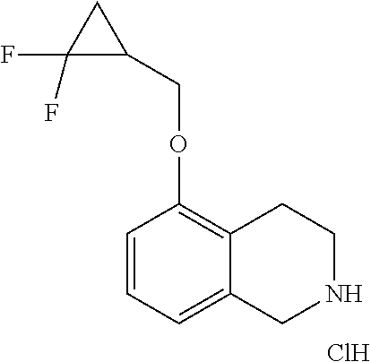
C1=CC=C2C(=C1OCC1CC1(F)F)CCNC2.Cl
